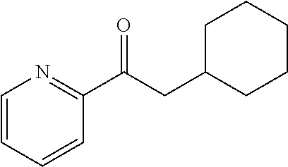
C1=CC=CC(C(CC2CCCCC2)=O)=N1
